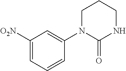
C1([O2N])=CC=CC(N2CCCNC2=O)=C1
